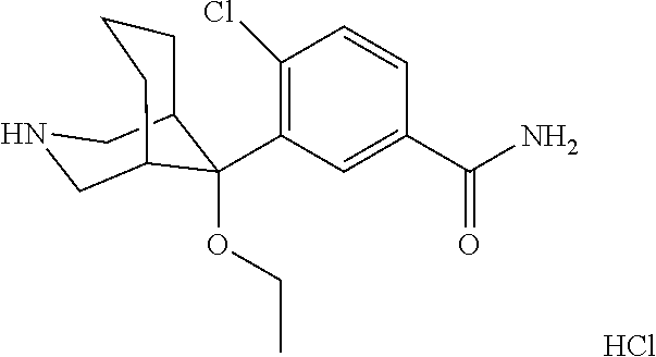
Cl.C1(C(N)=O)=CC(C2(OCC)C3CCCC2CNC3)=C(Cl)C=C1
